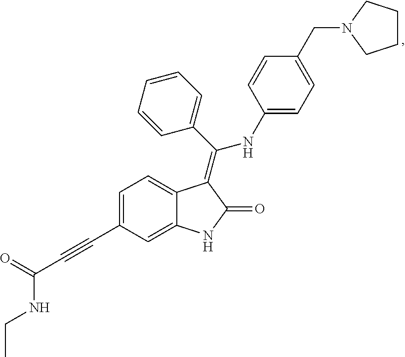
C1=CC(C(=C2C3=CC=C(C#CC(=O)NCC)C=C3NC2=O)NC2=CC=C(CN3CCCC3)C=C2)=CC=C1
